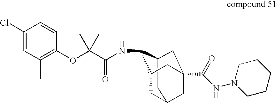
C1C2CC3(C(=O)NN4CCCCC4)CC(C(NC(C(OC4=C(C)C=C(Cl)C=C4)(C)C)=O)C1C3)C2
